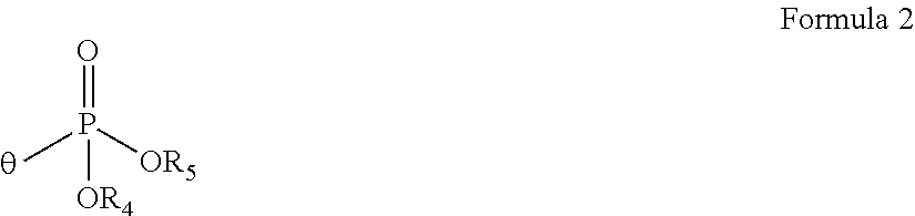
O=P([OR5])(C)[OR4]
